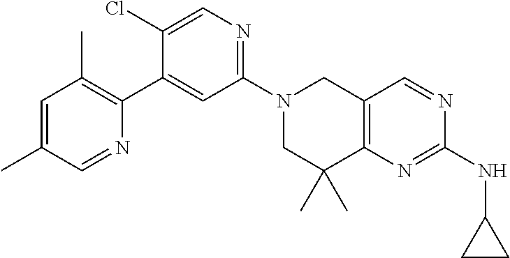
N1(C2=NC=C(Cl)C(C3=C(C)C=C(C)C=N3)=C2)CC(C)(C)C2=C(C1)C=NC(NC1CC1)=N2
